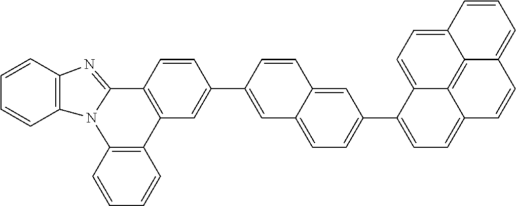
C1=CC2=C(C=C1)N1C(=NC3=C1C=CC=C3)C1=C2C=C(C2=CC3=CC=C(C4=CC=C5C6=C7C(=CC=C46)C=CC=C7C=C5)C=C3C=C2)C=C1
